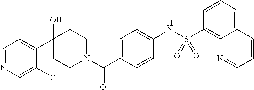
C1=NC=C(Cl)C(C2(O)CCN(C(C3=CC=C(NS(C4=C5C(=CC=C4)C=CC=N5)(=O)=O)C=C3)=O)CC2)=C1
